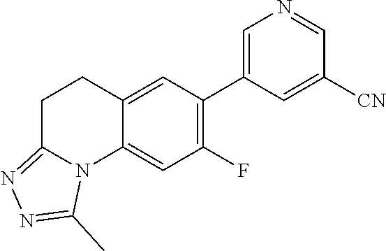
C12=CC(C3=CN=CC([CN])=C3)=C(F)C=C1N1C(=NN=C1C)CC2
